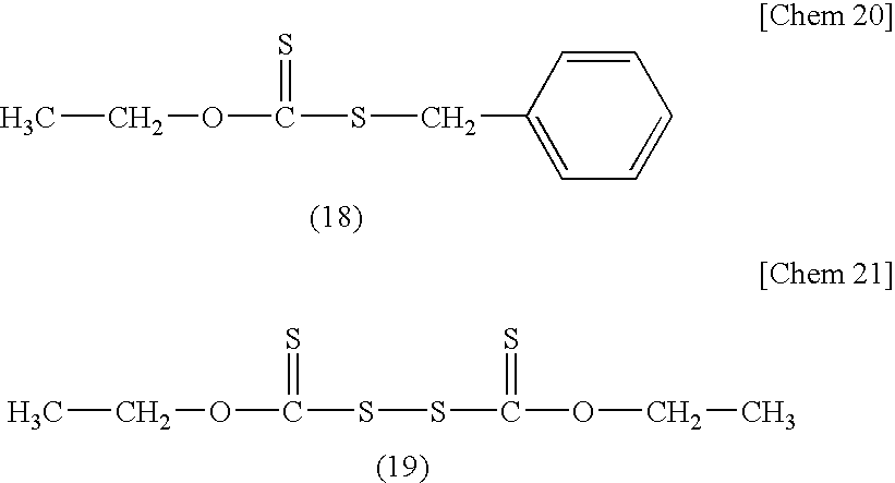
CCOC(SCC1=CC=CC=C1)=S.CCOC(SSC(OCC)=S)=S
